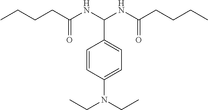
CCCCC(NC(NC(CCCC)=O)C1=CC=C(N(CC)CC)C=C1)=O
